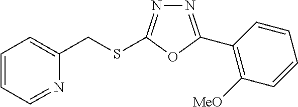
N1=C(C2=C([MeO])C=CC=C2)OC(SCC2=CC=CC=N2)=N1
